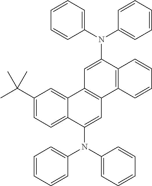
C1=CC=C(N(C2=CC=CC=C2)C2=CC3=C(C4=C2C=CC=C4)C=C(N(C2=CC=CC=C2)C2=CC=CC=C2)C2=CC=C(C(C)(C)C)C=C32)C=C1
